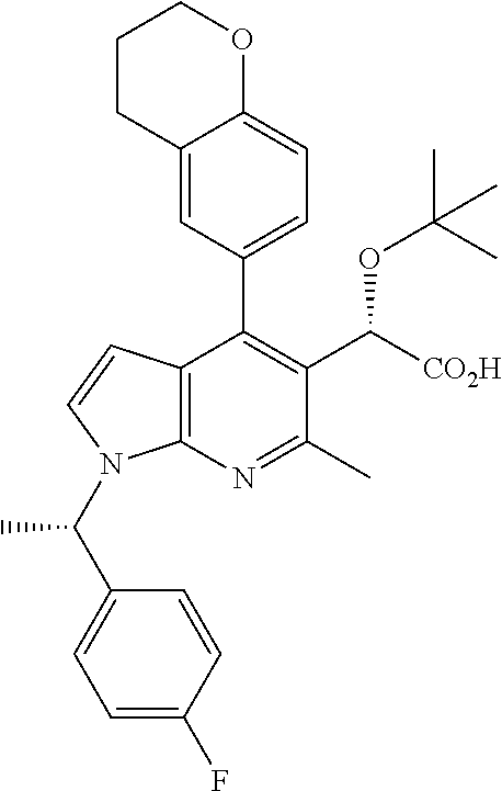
C12=C(N=C(C)C(C([CO2H])OC(C)(C)C)=C1C1=CC=C3C(=C1)CCCO3)N(C(C1=CC=C(F)C=C1)C)C=C2
